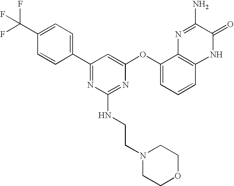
C1=CC(C(F)(F)F)=CC=C1C1=NC(NCCN2CCOCC2)=NC(OC2=CC=CC3=C2N=C(N)C(=O)N3)=C1
